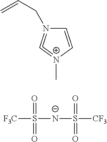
C1=C[N+](C)=C=N1CC=C.[F3C]S([N-]S([CF3])(=O)=O)(=O)=O
